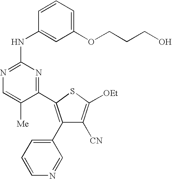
C1(OCCCO)=CC=CC(NC2=NC=C([Me])C(C3=C(C4=CC=CN=C4)C([CN])=C([OEt])S3)=N2)=C1
